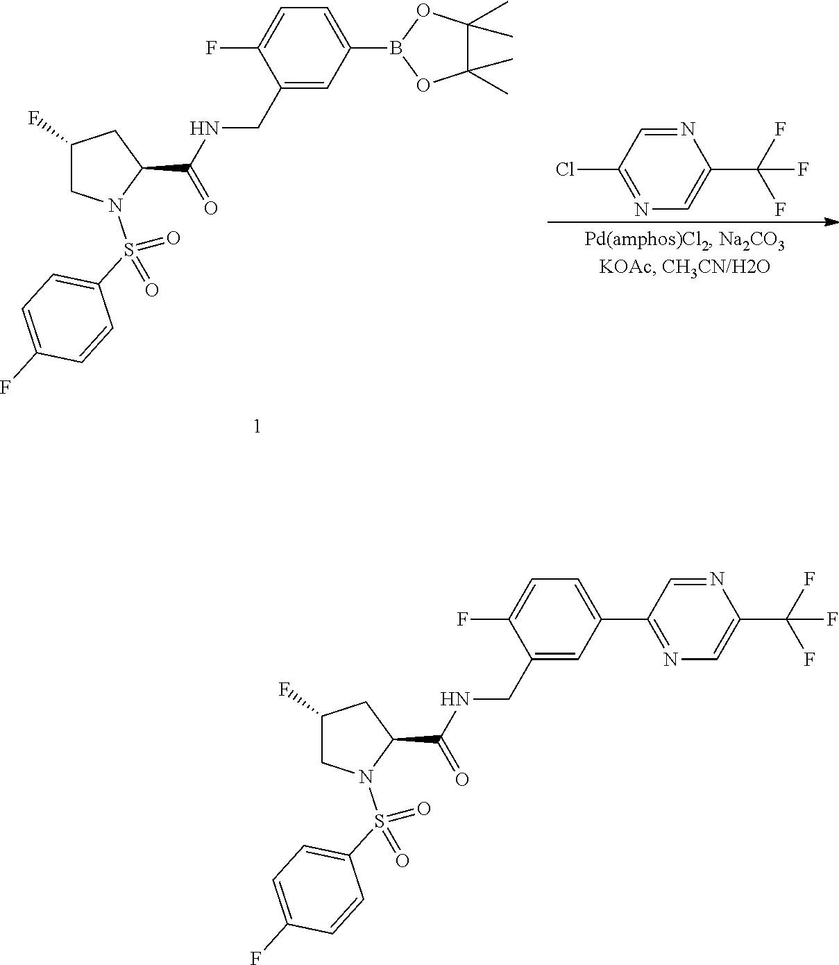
C1(C2=NC=C(C(F)(F)F)N=C2)=CC=C(F)C(CNC(C2CC(F)CN2S(C2=CC=C(F)C=C2)(=O)=O)=O)=C1.C1(B2OC(C)(C)C(C)(C)O2)=CC=C(F)C(CNC(C2CC(F)CN2S(C2=CC=C(F)C=C2)(=O)=O)=O)=C1.C1(Cl)=NC=C(C(F)(F)F)N=C1
